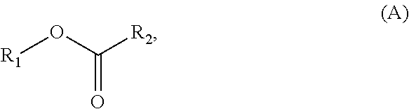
[R1]OC([R2])=O
